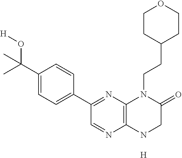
C12=C(NCC(=O)N1CCC1CCOCC1)N=CC(C1=CC=C(C(O[H])(C)C)C=C1)=N2.[H]
